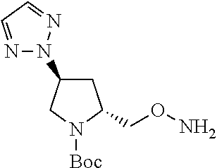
C1C(CON)N([Boc])CC1N1N=CC=N1
